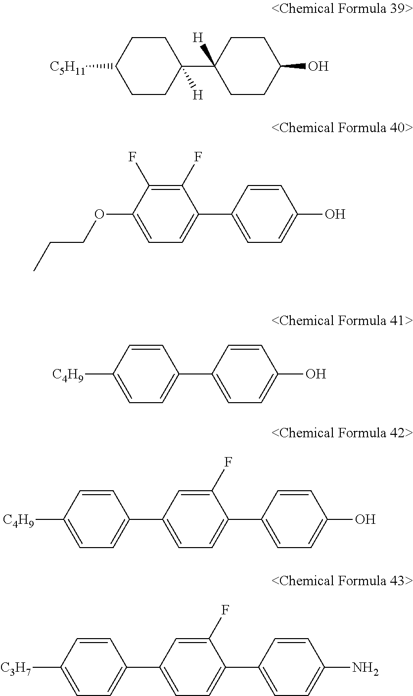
[C5H11]C1CCC(C2([H])CCC(O)CC2)([H])CC1.O(C1=CC=C(C2=CC=C(O)C=C2)C(F)=C1F)CCC.[C4H9]C1=CC=C(C2=CC=C(O)C=C2)C=C1.[C4H9]C1=CC=C(C2=CC=C(C3=CC=C(O)C=C3)C(F)=C2)C=C1.[C3H7]C1=CC=C(C2=CC=C(C3=CC=C(N)C=C3)C(F)=C2)C=C1
